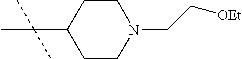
CC(C1CCN(CC[OEt])CC1)(C)C
